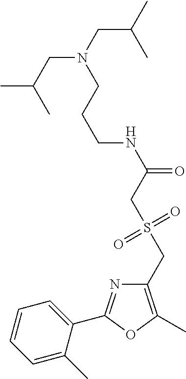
C1=CC=C(C)C(C2=NC(CS(CC(NCCCN(CC(C)C)CC(C)C)=O)(=O)=O)=C(C)O2)=C1
